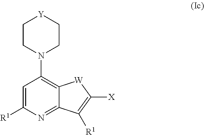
C1=C([R1])N=C2C(=C1N1CC[Y]CC1)[W]C([X])=C2[R1]
